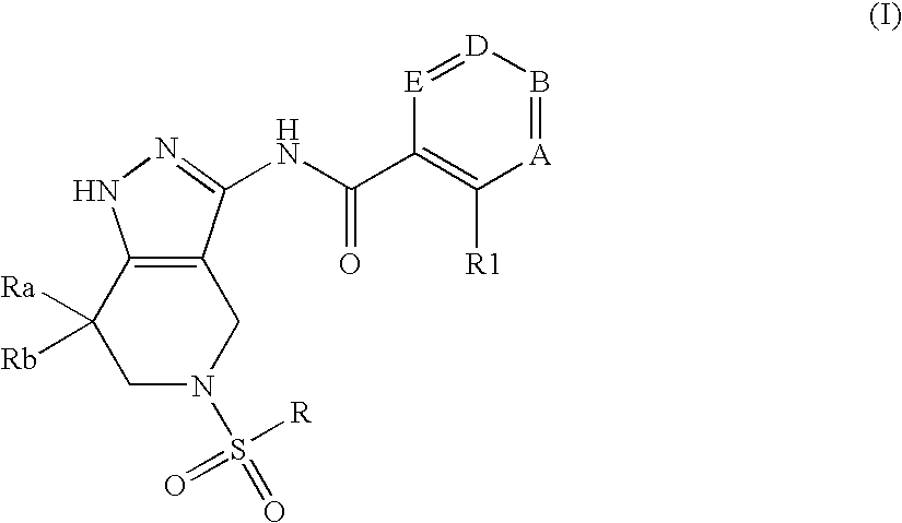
C12=C(C([Ra])([Rb])CN(S(=O)([R])=O)C1)NN=C2NC(C1=C([R1])[A]=B[D]=[E]1)=O
